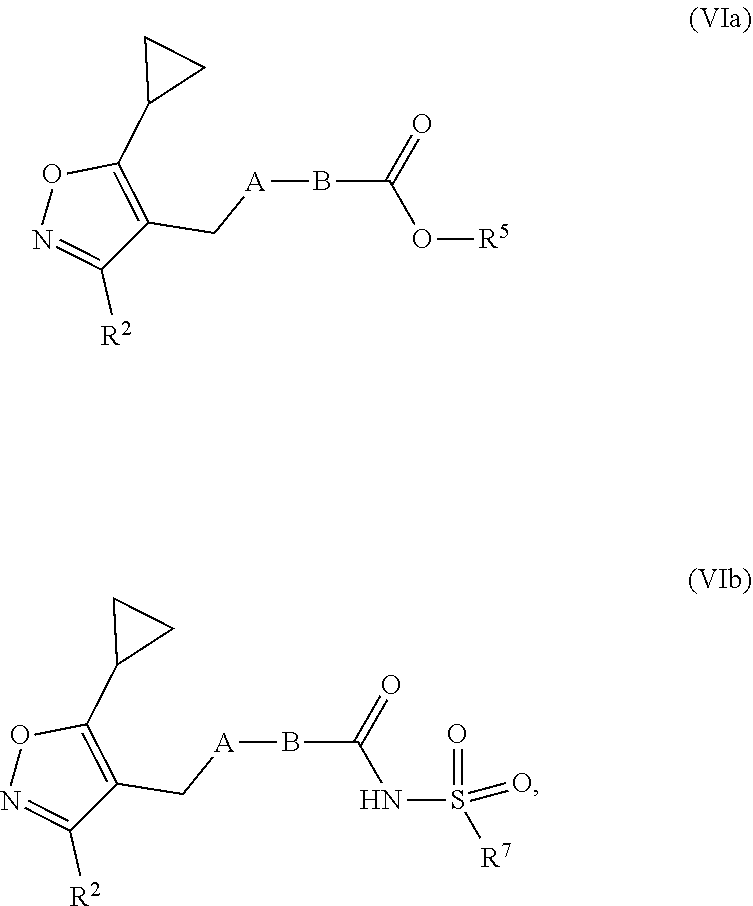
C1([R2])=NOC(C2CC2)=C1C[A]BC(O[R5])=O.C1([R2])=NOC(C2CC2)=C1C[A]BC(NS([R7])(=O)=O)=O
